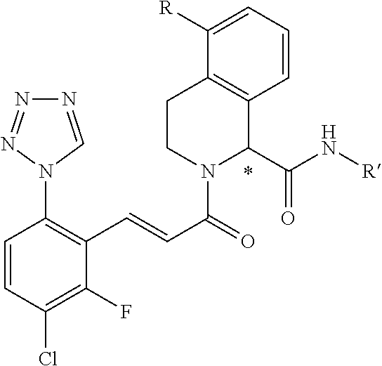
C1=CC(Cl)=C(F)C(C=CC(=O)N2C(C(N[R])=O)C3=C(CC2)C([R])=CC=C3)=C1N1N=NN=C1
